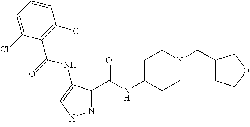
N1=C(C(NC2CCN(CC3CCOC3)CC2)=O)C(NC(=O)C2=C(Cl)C=CC=C2Cl)=CN1
